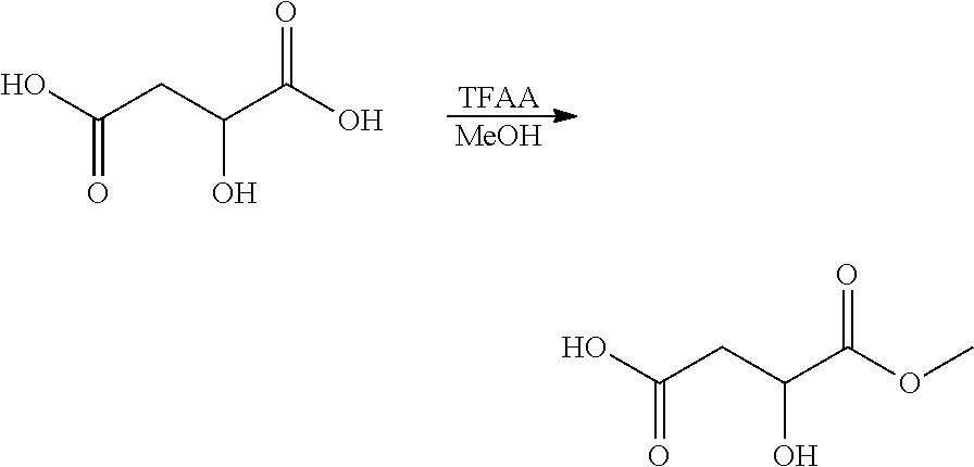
OC(CC(C(O)=O)O)=O.[TFAA].[MeOH].OC(CC(C(OC)=O)O)=O
